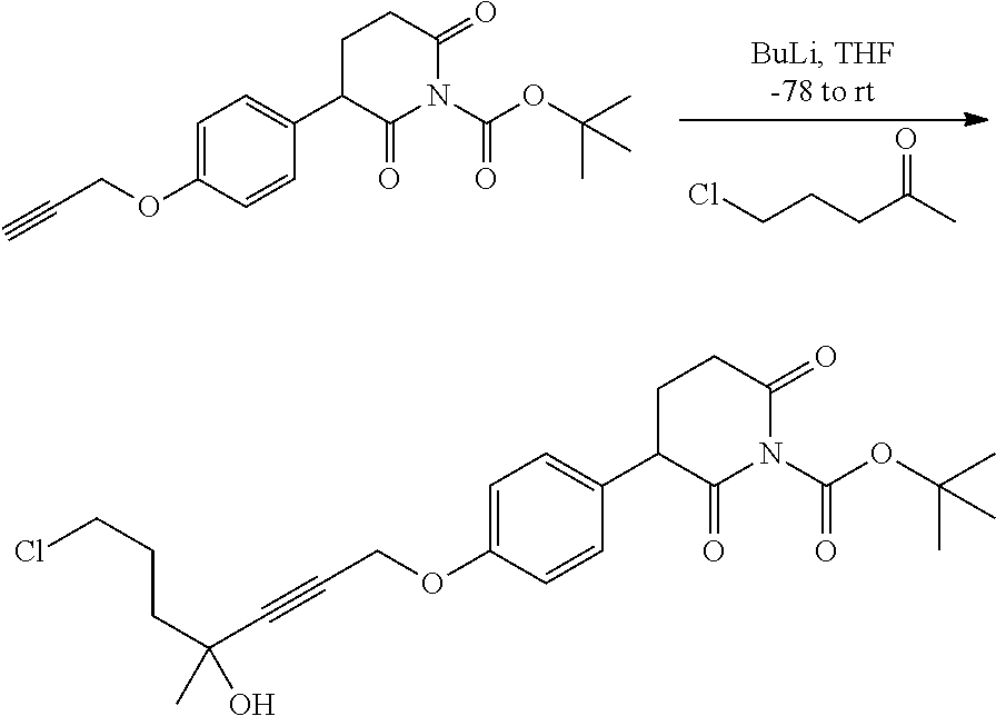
ClCCCC(C)=O.C1=C(OCC#C)C=CC(C2C(=O)N(C(OC(C)(C)C)=O)C(=O)CC2)=C1.C1=C(OCC#CC(CCCCl)(O)C)C=CC(C2C(=O)N(C(OC(C)(C)C)=O)C(=O)CC2)=C1
